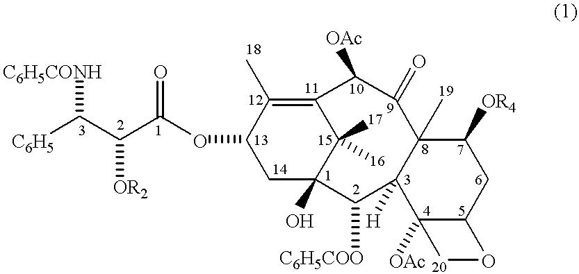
[C6H5]C(C(C(OC1CC2(O)C(C)(C)C(=C1C)C([OAc])C(=O)C1(C)C([H])(C2[C6H5COO])C2([OAc])C(CC1[OR4])O[20]2)=O)[OR2])[C6H5CONH]
